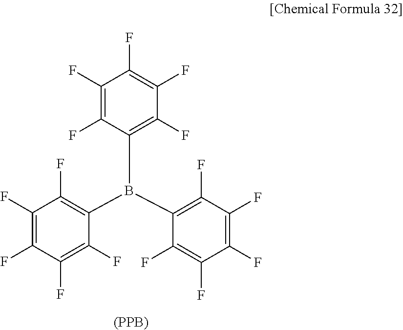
C1(F)=C(F)C(B(C2=C(F)C(F)=C(F)C(F)=C2F)C2=C(F)C(F)=C(F)C(F)=C2F)=C(F)C(F)=C1F.[(PPB)]
